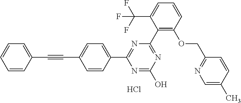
N1=C(C2=C(OCC3=NC=C(C)C=C3)C=CC=C2C(F)(F)F)N=C(C2=CC=C(C#CC3=CC=CC=C3)C=C2)N=C1O.Cl
